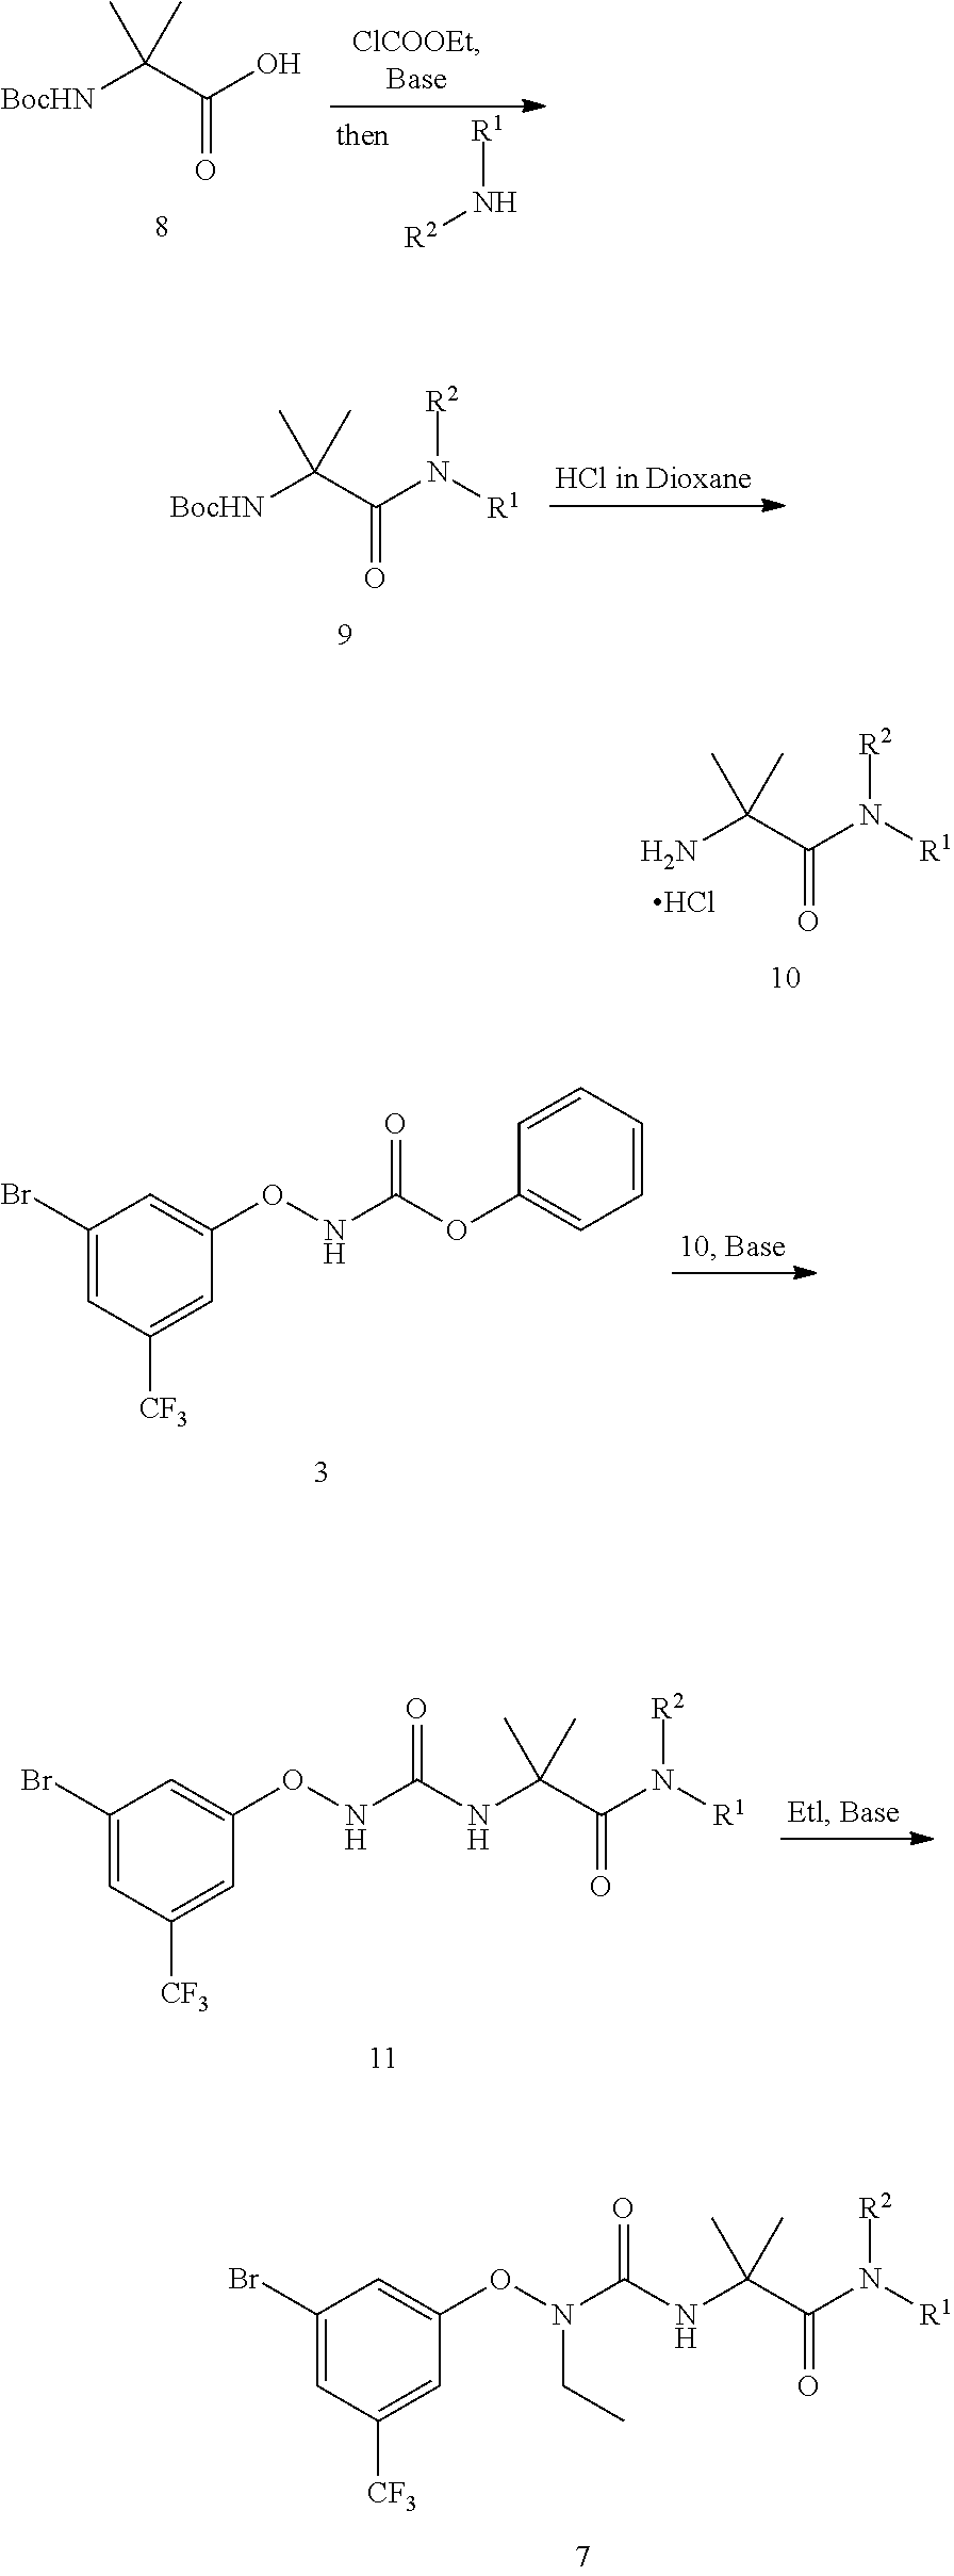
C1(Br)=CC([CF3])=CC(ON(C(=O)NC(C(N([R1])[R2])=O)(C)C)CC)=C1.[BocHN]C(C(O)=O)(C)C.[R1]N[R2].[BocHN]C(C(N([R2])[R1])=O)(C)C.NC(C(N([R2])[R1])=O)(C)C.Cl.C1(Br)=CC([CF3])=CC(ONC(=O)OC2=CC=CC=C2)=C1.C1(Br)=CC([CF3])=CC(ONC(=O)NC(C(N([R1])[R2])=O)(C)C)=C1
